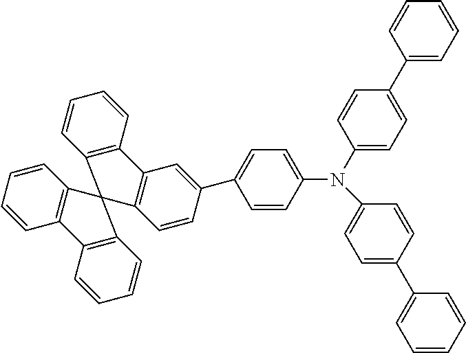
N(C1=CC=C(C2=CC=CC=C2)C=C1)(C1=CC=C(C2=CC3=C(C=C2)C2(C4=C3C=CC=C4)C3=C(C=CC=C3)C3=C2C=CC=C3)C=C1)C1=CC=C(C2=CC=CC=C2)C=C1
